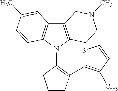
C12=C(N(C3=C(C4=C(C)C=CS4)CCC3)C3=C1C=C(C)C=C3)CCN(C)C2
